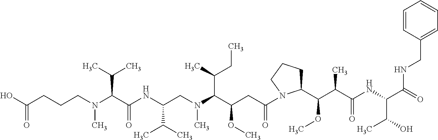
OC(CCCN(C(C(NC(CN(C(C(CC(=O)N1C(C(C(C(NC(C(=O)NCC2=CC=CC=C2)C(O)C)=O)C)OC)CCC1)OC)C(C)CC)C)C(C)C)=O)C(C)C)C)=O
